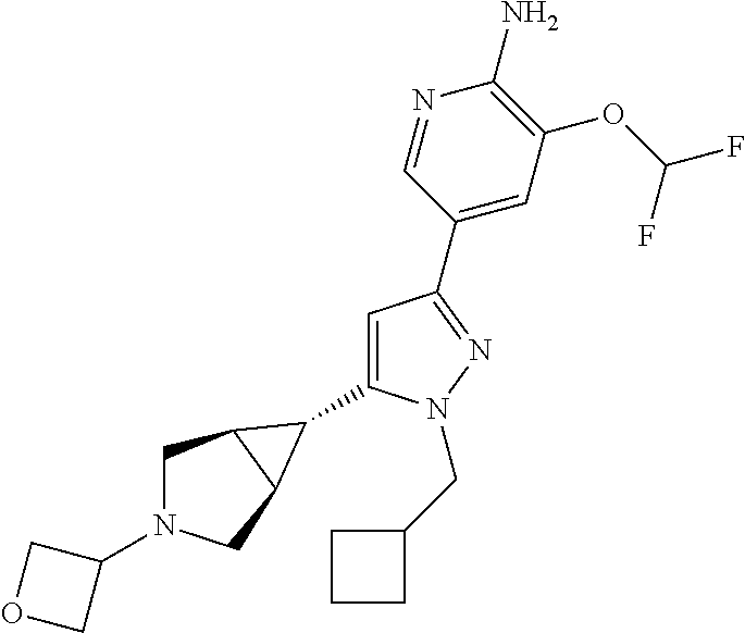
C1(C2C3CN(C4COC4)CC32)=CC(C2=CC(OC(F)F)=C(N)N=C2)=NN1CC1CCC1
